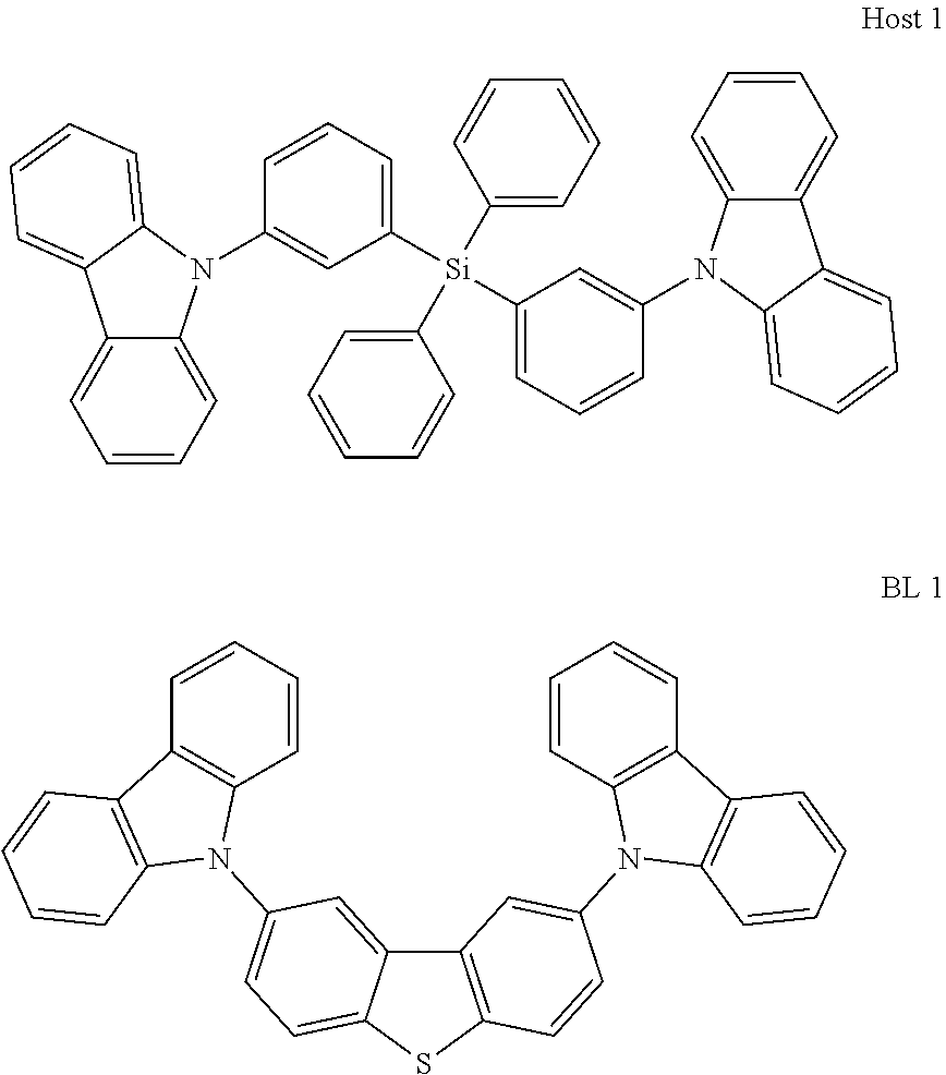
C1=CC=C2C(=C1)C1=CC=CC=C1N2C1=CC([Si](C2=CC=CC(N3C4=CC=CC=C4C4=CC=CC=C34)=C2)(C2=CC=CC=C2)C2=CC=CC=C2)=CC=C1.C12=C(SC3=CC=C(N4C5=C(C=CC=C5)C5=C4C=CC=C5)C=C13)C=CC(N1C3=C(C=CC=C3)C3=C1C=CC=C3)=C2
